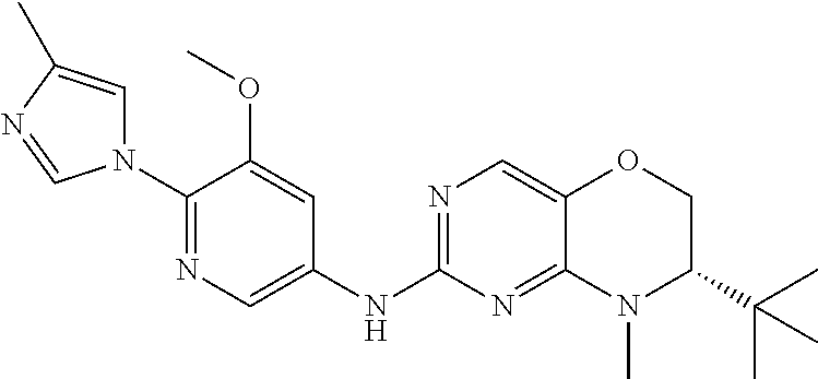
N1(C2=NC=C(NC3=NC=C4C(=N3)N(C)C(C(C)(C)C)CO4)C=C2OC)C=C(C)N=C1
